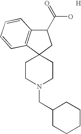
C1CN(CC2CCCCC2)CCC12C1=C(C(C(O)=O)C2)C=CC=C1.[H]
